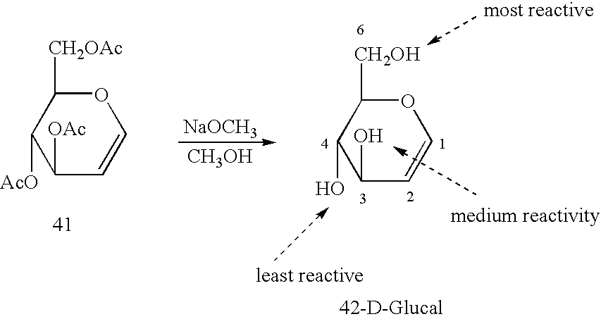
C1([OAc])C=COC([CH2OAc])C1[AcO].[NaOCH3].[CH3OH].C1(O)C=COC([CH2OH])C1O
